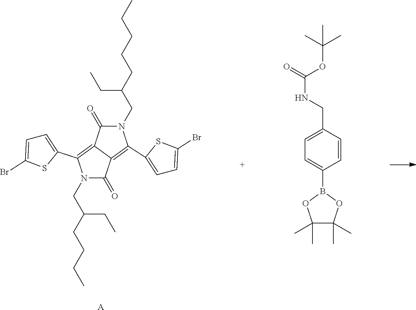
[A].C(C(CC)CCCC)N1C(=O)C2=C(C3=CC=C(Br)S3)N(CC(CCCCC)CC)C(=O)C2=C1C1=CC=C(Br)S1.C1=CC(CNC(=O)OC(C)(C)C)=CC=C1B1OC(C)(C)C(C)(C)O1
